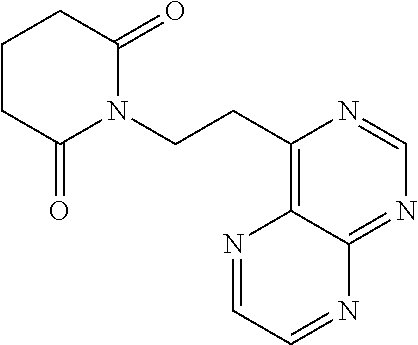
C(CN1C(=O)CCCC1=O)C1=C2C(=NC=N1)N=CC=N2
